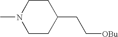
CN1CCC(CC[OBu])CC1
